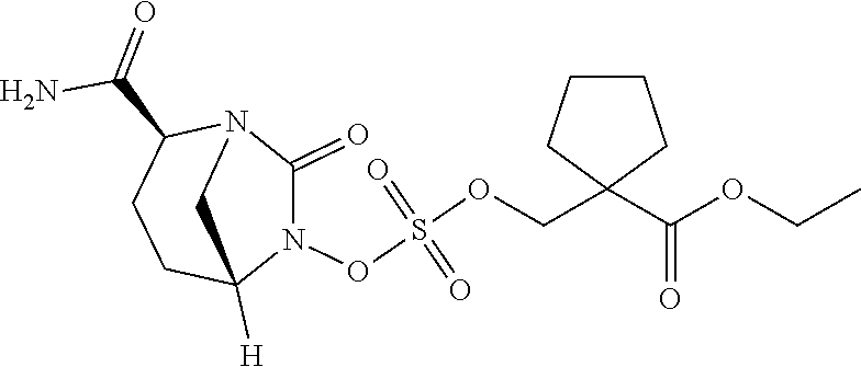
C1C(C(=O)N)N2C(=O)N(OS(OCC3(C(OCC)=O)CCCC3)(=O)=O)C([H])(C1)C2
